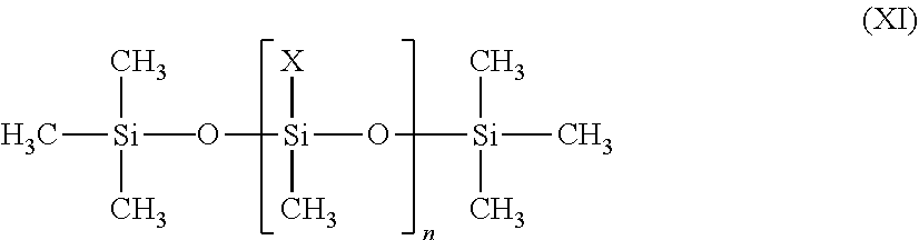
C[Si](O[Si]([X])(C)O[Si](C)(C)C)(C)(C)C
